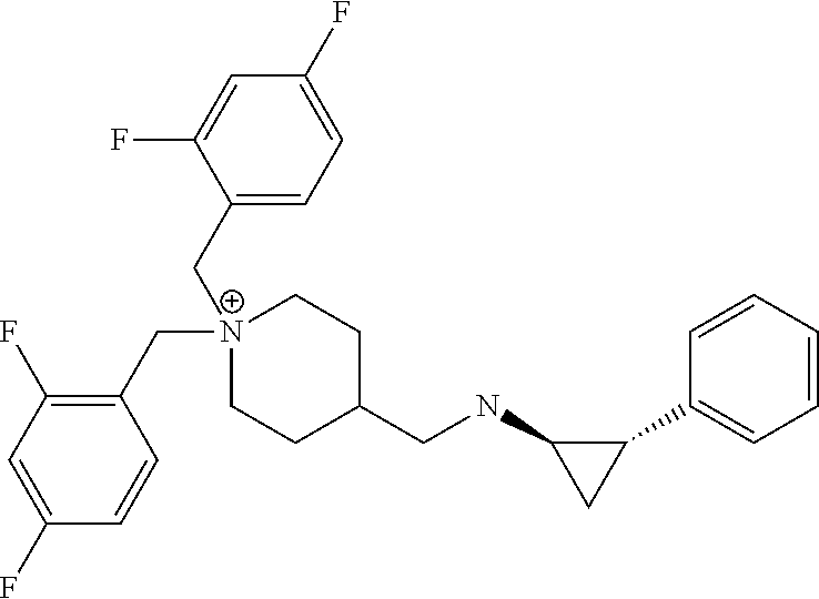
C1=CC=CC(C2C(NCC3CC[N+](CC4=CC=C(F)C=C4F)(CC4=C(F)C=C(F)C=C4)CC3)C2)=C1
